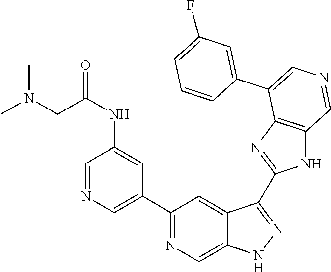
C1(C2=CN=CC(NC(=O)CN(C)C)=C2)=NC=C2C(=C1)C(C1=NC3=C(N1)C=NC=C3C1=CC(F)=CC=C1)=NN2
